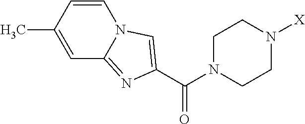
C1=C(C)C=CN2C1=NC(C(N1CCN([X])CC1)=O)=C2
